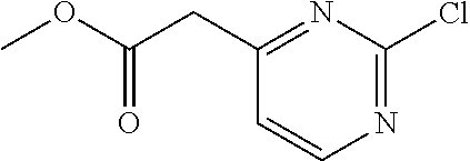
COC(CC1=NC(Cl)=NC=C1)=O
